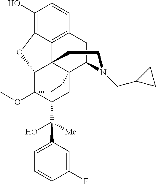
C1(O)=C2C3=C(C=C1)CC1C45C3(C(C(OC)(C(C(O)([Me])C3=CC=CC(F)=C3)C4)CC5)O2)CCN1CC1CC1
